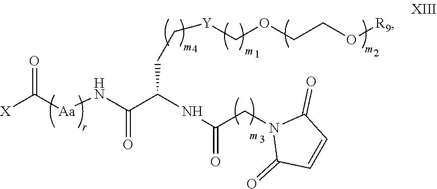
[X]C([Aa]NC(C(NC(=O)CN1C(=O)C=CC1=O)CC[Y]COCCO[R9])=O)=O
